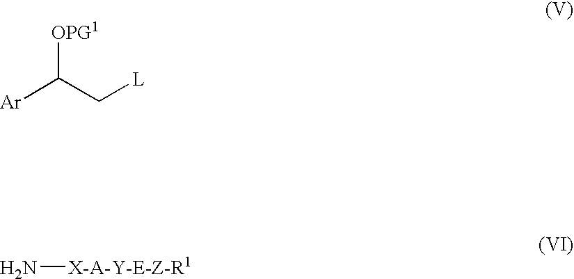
[OPG1]C(C[L])[Ar].N[X-A-Y-E-Z-R1]
